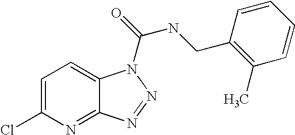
C1=C(Cl)N=C2C(=C1)N(C(=O)NCC1=C(C)C=CC=C1)N=N2
